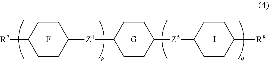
F.[G].C1CC([Z4]C2CCC([Z5]C3CCC([R8])CC3)CC2)CCC1[R7].I
